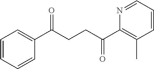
C1(C(CCC(C2=C(C)C=CC=N2)=O)=O)=CC=CC=C1
